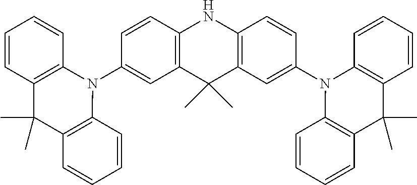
C1=CC2=C(C=C1N1C3=C(C(C)(C)C4=C1C=CC=C4)C=CC=C3)C(C)(C)C1=C(N2)C=CC(N2C3=C(C(C)(C)C4=C2C=CC=C4)C=CC=C3)=C1
